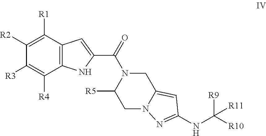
C12=C(C([R1])=C([R2])C([R3])=C1[R4])C=C(C(=O)N1C([R5])CN3C(=CC(NC([R10])([R9])[R11])=N3)C1)N2
